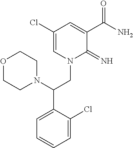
C1(Cl)=CN(CC(C2=CC=CC=C2Cl)N2CCOCC2)C(=N)C(C(N)=O)=C1
